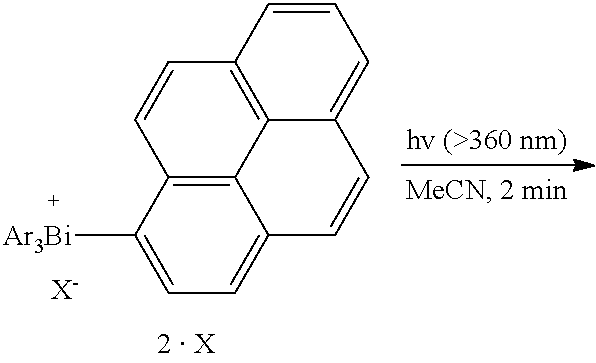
C1([Ar3Bi])=CC=C2C3=C1C=CC1=C3C(=CC=C1)C=C2.[X-]
